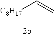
[C8H17]C=C
